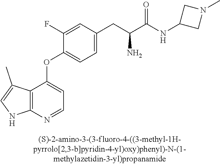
C1(F)=CC(CC(C(NC2CN(C)C2)=O)N)=CC=C1OC1=CC=NC2=C1C(C)=CN2
